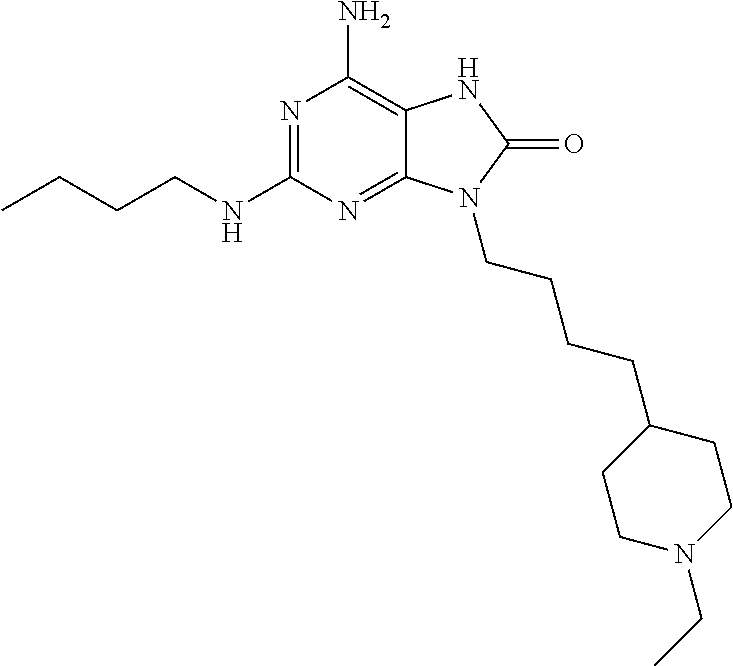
N1=C(NCCCC)N=C2C(=C1N)NC(=O)N2CCCCC1CCN(CC)CC1
